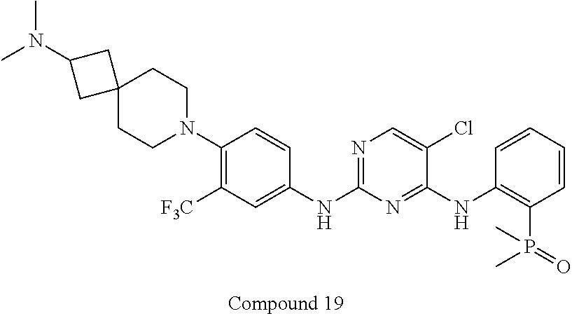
CN(C1CC2(CCN(C3=C([F3C])C=C(NC4=NC=C(Cl)C(NC5=C(P(=O)(C)C)C=CC=C5)=N4)C=C3)CC2)C1)C
